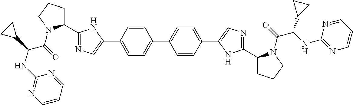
C1(C2=NC=C(C3=CC=C(C4=CC=C(C5=CN=C(C6CCCN6C(C(NC6=NC=CC=N6)C6CC6)=O)N5)C=C4)C=C3)N2)CCCN1C(=O)C(NC1=NC=CC=N1)C1CC1
